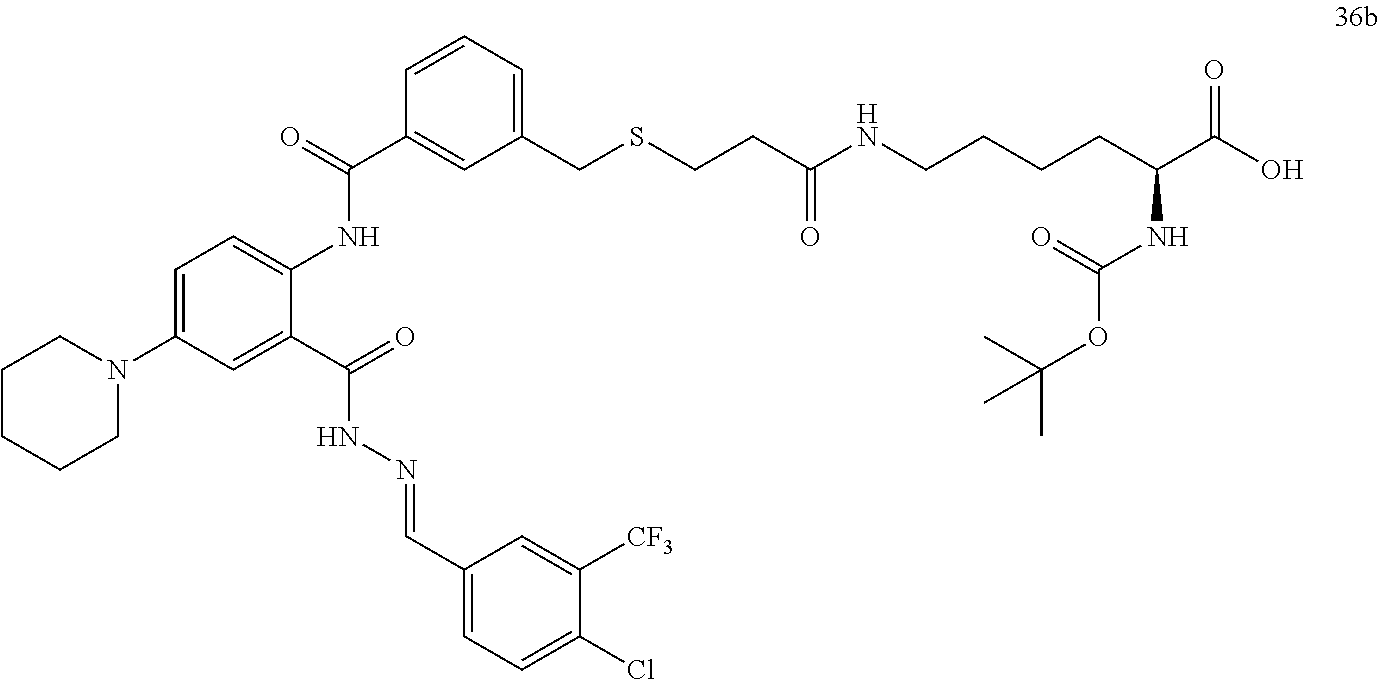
C1(C(=O)NC2=CC=C(N3CCCCC3)C=C2C(=O)NN=CC2=CC=C(Cl)C([CF3])=C2)=CC(CSCCC(NCCCCC(C(O)=O)NC(OC(C)(C)C)=O)=O)=CC=C1
